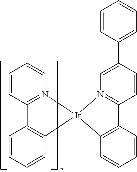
C1=CC=CC2=C1C1=N(C=CC=C1)[Ir]21N2=C(C3=C1C=CC=C3)C=CC(C1=CC=CC=C1)=C2
